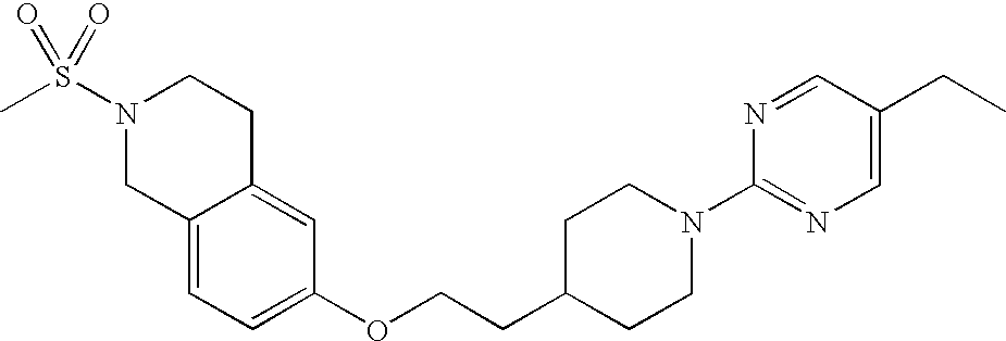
C12=CC=C(OCCC3CCN(C4=NC=C(CC)C=N4)CC3)C=C1CCN(S(C)(=O)=O)C2
